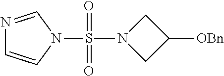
C1N(S(N2C=NC=C2)(=O)=O)CC1[OBn]
